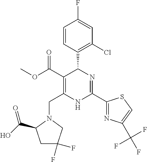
C1=CC(C2C(C(=O)OC)=C(CN3C(C(O)=O)CC(F)(F)C3)NC(C3=NC(C(F)(F)F)=CS3)=N2)=C(Cl)C=C1F
